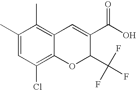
C1(C(O)=O)=CC2=C(C)C(C)=CC(Cl)=C2OC1C(F)(F)F
